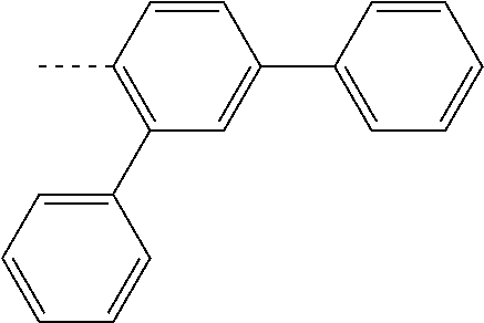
CC1=C(C2=CC=CC=C2)C=C(C2=CC=CC=C2)C=C1
